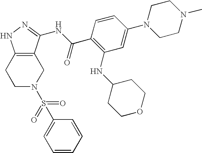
C1C2=C(CCN1S(C1=CC=CC=C1)(=O)=O)NN=C2NC(C1=C(NC2CCOCC2)C=C(N2CCN(C)CC2)C=C1)=O
